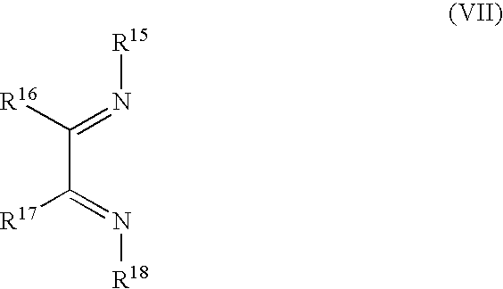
C(C(=N[R18])[R17])([R16])=N[R15]
